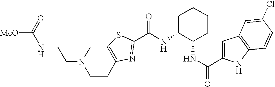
C12=C(SC(C(NC3C(NC(=O)C4=CC5=C(N4)C=CC(Cl)=C5)CCCC3)=O)=N1)CN(CCNC([MeO])=O)CC2
